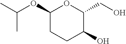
C1(OC(C)C)CCC(O)C(CO)O1
